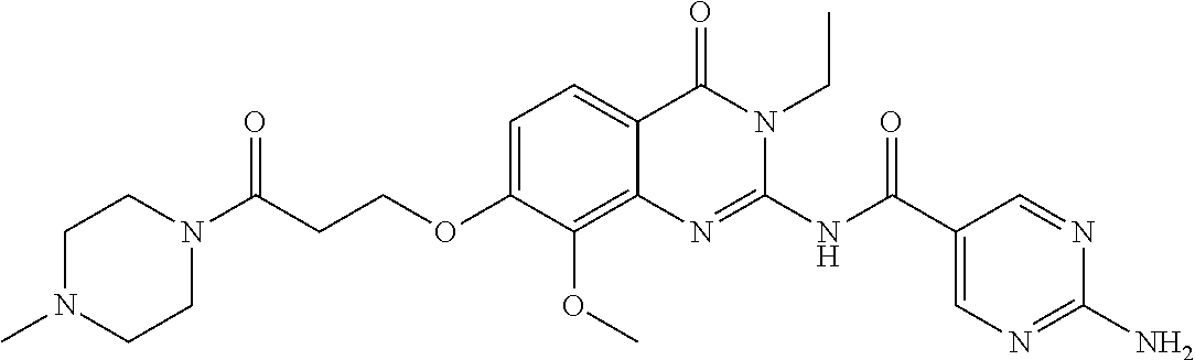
C1=C(OCCC(N2CCN(C)CC2)=O)C(OC)=C2C(=C1)C(=O)N(CC)C(NC(C1=CN=C(N)N=C1)=O)=N2
